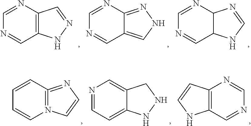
N1=CN=CC2=C1C=NN2.N1=CN=CC2=CNN=C12.N1=CN=CC2C1N=CN2.C1=C2C(=CC=N1)NNC2.N1=CN=CC2=C1C=CN2.C1=CC=CN2=C1=NC=C2
